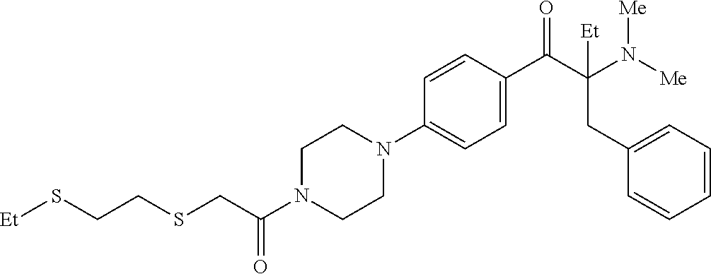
[Et]SCCSCC(N1CCN(C2=CC=C(C(C(N([Me])[Me])(CC3=CC=CC=C3)[Et])=O)C=C2)CC1)=O
